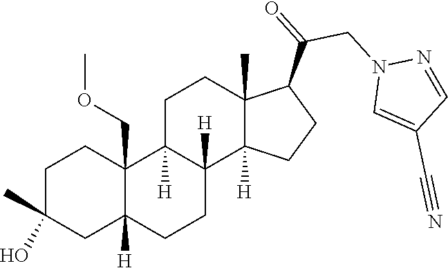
C1C(C)(O)CC2([H])C(COC)(C1)C1([H])C([H])(CC2)C2([H])C(C)(CC1)C(C(=O)CN1N=CC(C#N)=C1)CC2
